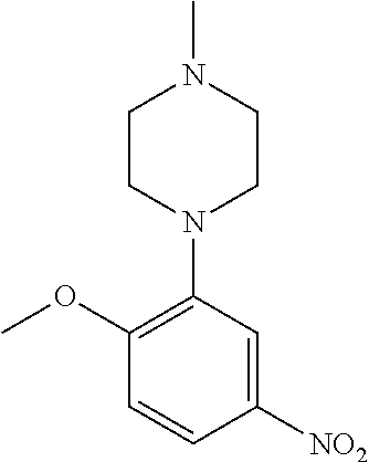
C1N(C)CCN(C2=C(OC)C=CC([NO2])=C2)C1
